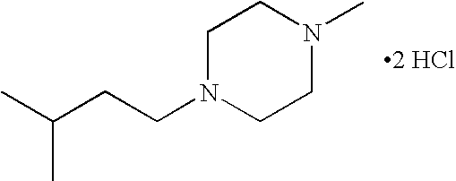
C1N(CCC(C)C)CCN(C)C1.[2 HCl]
